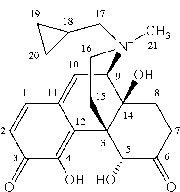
C1C2(O)C3(C(O)C(=O)C1)C1=C(O)C(=O)C=CC1=CC2[N+](C)(CC1CC1)CC3
